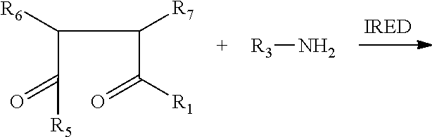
[R3]N.[R6]C(C([R7])C([R1])=O)C(=O)[R5]
